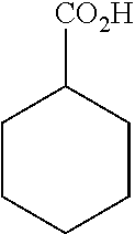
C1([CO2H])CCCCC1
